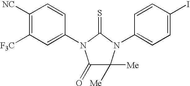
C1([NC])=C([F3C])C=C(N2C(=O)C([Me])([Me])N(C3=CC=C(I)C=C3)C2=S)C=C1
